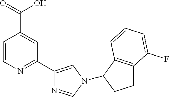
C1=CN=C(C2=CN(C3C4=C(CC3)C(F)=CC=C4)C=N2)C=C1C(O)=O
